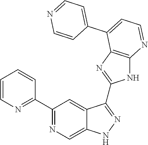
C1(C2=NC=C3C(=C2)C(C2=NC4=C(N2)N=CC=C4C2=CC=NC=C2)=NN3)=NC=CC=C1
